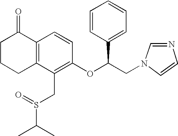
C1C2=C(C(=O)CC1)C=CC(OC(CN1C=CN=C1)C1=CC=CC=C1)=C2CS(C(C)C)=O
